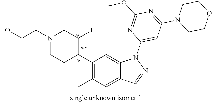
N1(CCO)CCC(C2=C(C)C=C3C(=C2)N(C2=CC(N4CCOCC4)=NC(OC)=N2)N=C3)C(F)C1
